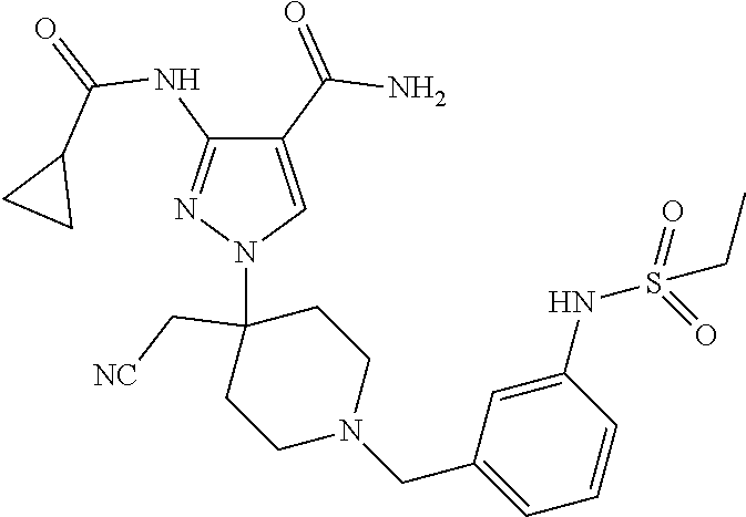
C1(C(=O)N)=CN(C2(C[NC])CCN(CC3=CC=CC(NS(CC)(=O)=O)=C3)CC2)N=C1NC(=O)C1CC1
